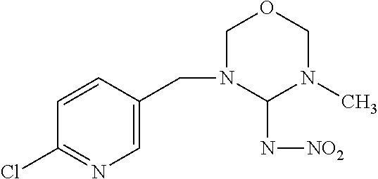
C1=CC(Cl)=NC=C1CN1C(N[NO2])N(C)COC1
